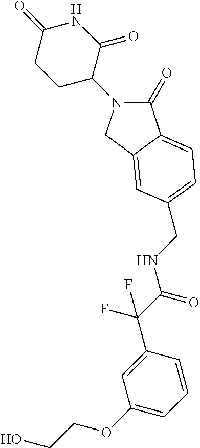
C1C(N2C(=O)C3=CC=C(CNC(C(C4=CC(OCCO)=CC=C4)(F)F)=O)C=C3C2)C(=O)NC(=O)C1
